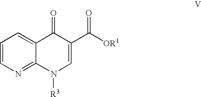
C1=CN=C2C(=C1)C(=O)C(C([OR1])=O)=CN2[R3]
